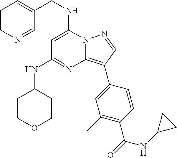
C1=CN=CC(CNC2=CC(NC3CCOCC3)=NC3=C(C4=CC(C)=C(C(=O)NC5CC5)C=C4)C=NN23)=C1
